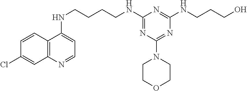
C1=CC2=C(C=C1Cl)N=CC=C2NCCCCNC1=NC(N2CCOCC2)=NC(NCCCO)=N1
